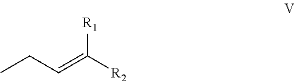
[R1]C([R2])=CCC
